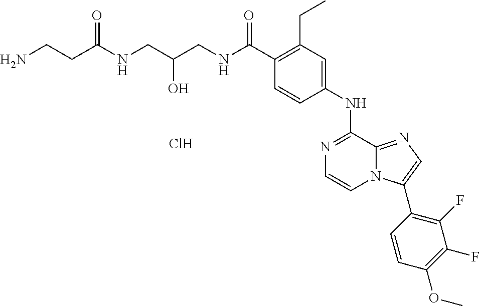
N1=C(NC2=CC(CC)=C(C(NCC(CNC(CCN)=O)O)=O)C=C2)C2=NC=C(C3=C(F)C(F)=C(OC)C=C3)N2C=C1.Cl
